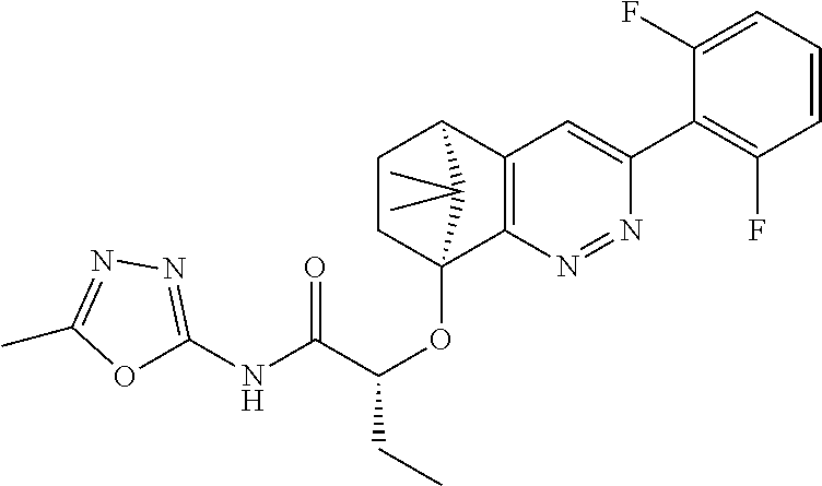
C1CC2(OC(C(NC3=NN=C(C)O3)=O)CC)C3=C(C1C2(C)C)C=C(C1=C(F)C=CC=C1F)N=N3
